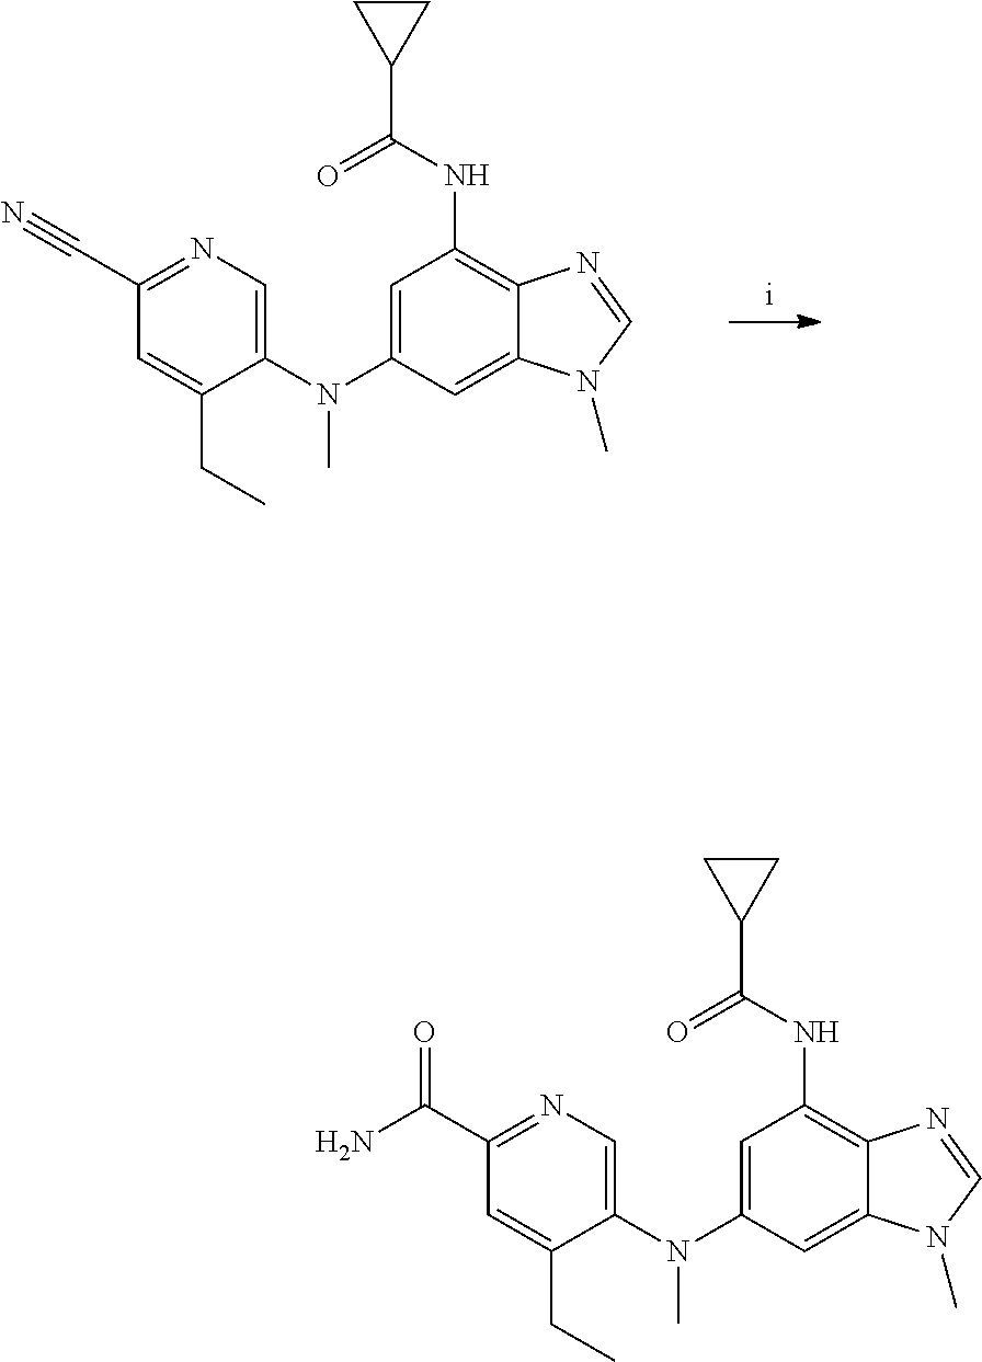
C1(C#N)=NC=C(N(C2=CC(NC(=O)C3CC3)=C3C(=C2)N(C)C=N3)C)C(CC)=C1.C1(C(N)=O)=NC=C(N(C2=CC(NC(=O)C3CC3)=C3C(=C2)N(C)C=N3)C)C(CC)=C1
